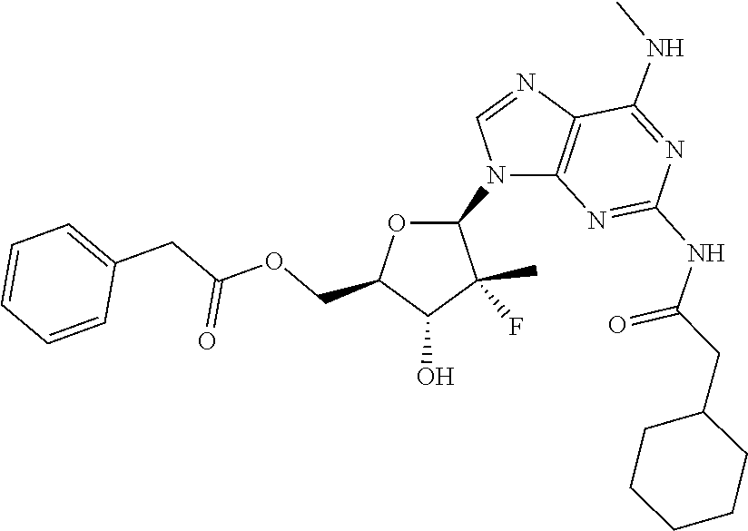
C1=NC2=C(N=C(NC(CC3CCCCC3)=O)N=C2NC)N1C1OC(COC(CC2=CC=CC=C2)=O)C(O)C1(C)F
